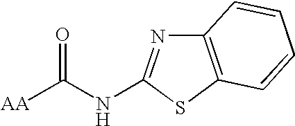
C12=C(SC(NC([AA])=O)=N1)C=CC=C2
